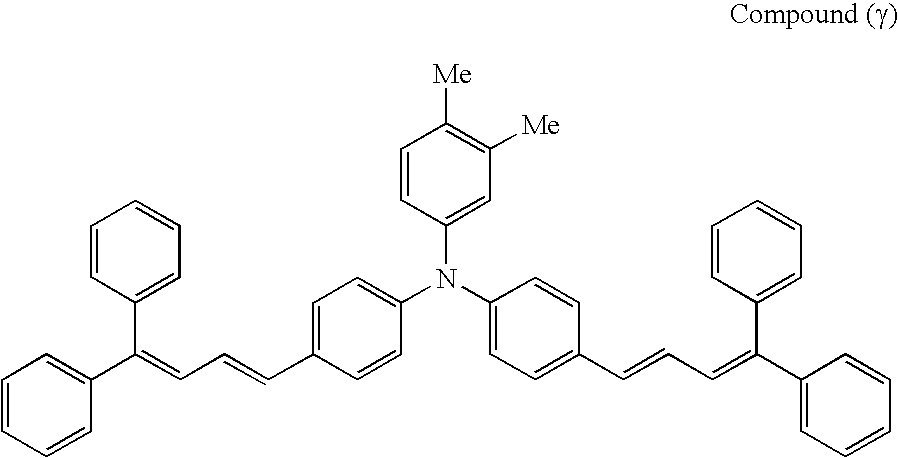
C1=CC=CC(C(=CC=CC2=CC=C(N(C3=CC=C(C=CC=C(C4=CC=CC=C4)C4=CC=CC=C4)C=C3)C3=CC([Me])=C([Me])C=C3)C=C2)C2=CC=CC=C2)=C1
